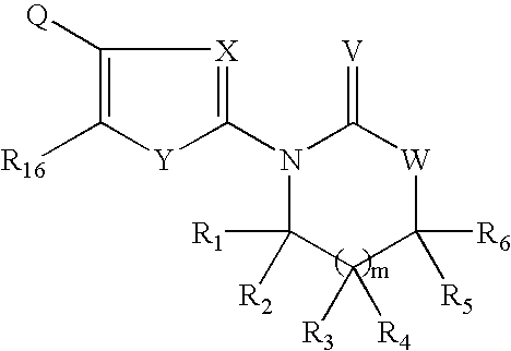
C1([Q])=C([R16])[Y]C(N2C([R1])([R2])C([R3])([R4])C([R6])([R5])[W]C2=[V])=[X]1
